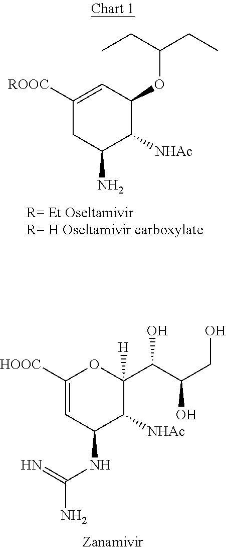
C1([ROOC])=CC(OC(CC)CC)C([NHAc])C(N)C1.C1([HOOC])=CC(NC(=N)N)C([NHAc])C(C(C(CO)O)O)([H])O1
